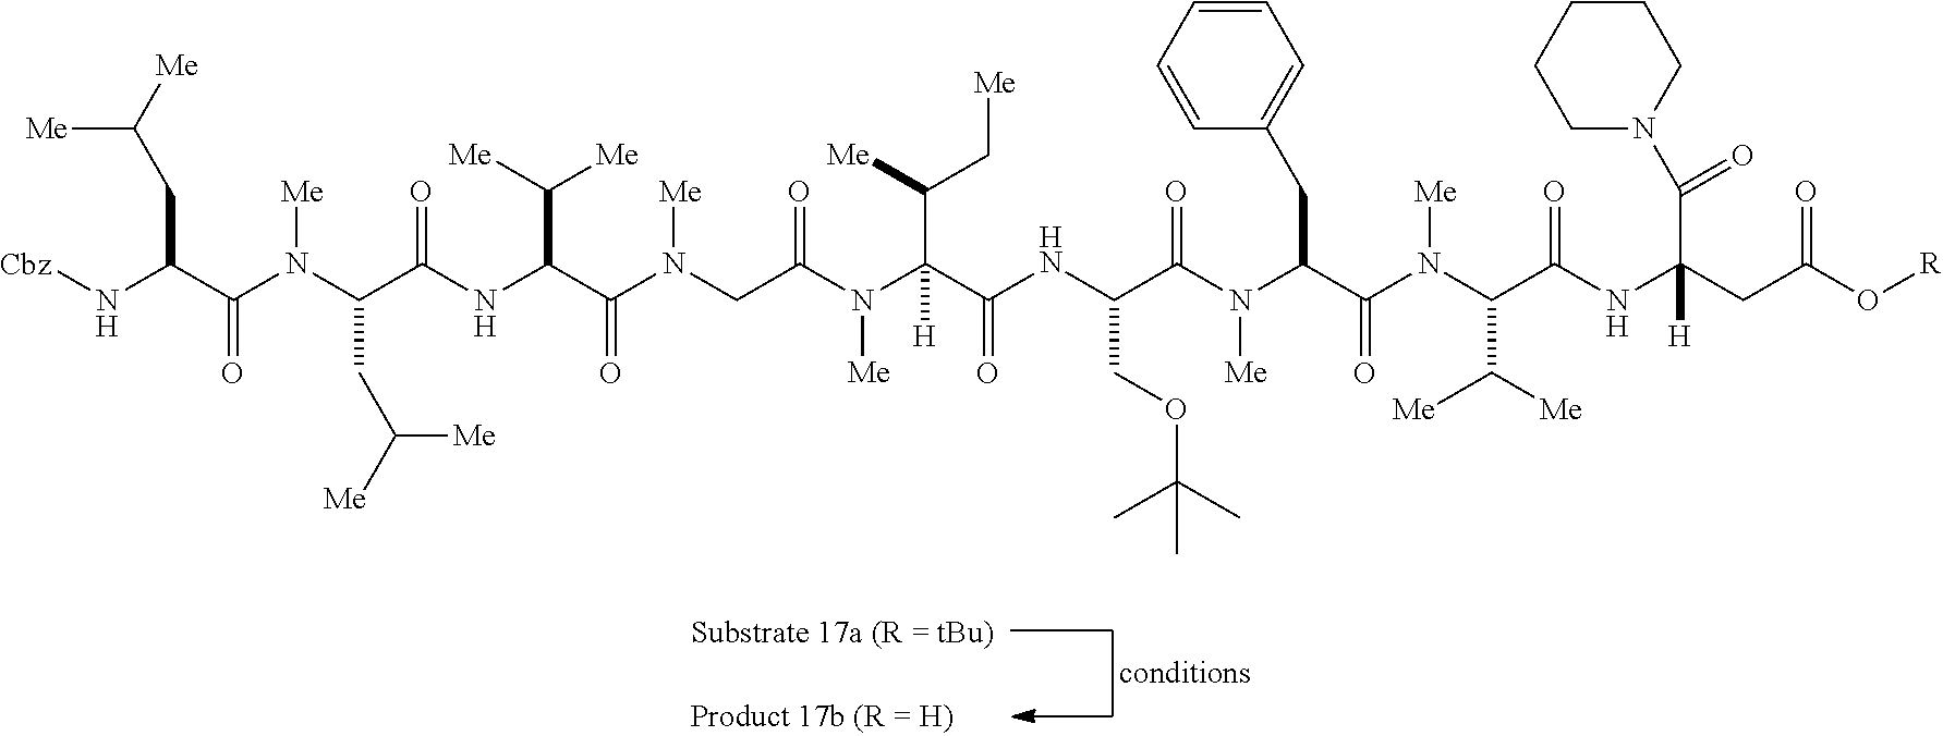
C(N(C(C(NC(C(N(C(C(N(C(C(NC(CC(O[R])=O)(C(N1CCCCC1)=O)[H])=O)C([Me])[Me])[Me])=O)CC1=CC=CC=C1)[Me])=O)COC(C)(C)C)=O)(C([Me])C[Me])[H])[Me])(CN(C(C(NC(C(N(C(C(N[Cbz])CC([Me])[Me])=O)[Me])CC([Me])[Me])=O)C([Me])[Me])=O)[Me])=O
